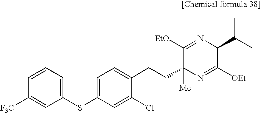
C1(SC2=CC=C(CCC3([Me])N=C([OEt])C(C(C)C)N=C3[EtO])C(Cl)=C2)=CC=CC([F3C])=C1
